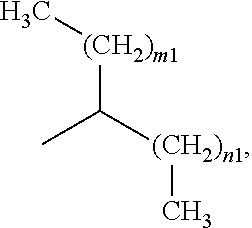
C[(CH2)m1]C([(CH2)n1]C)C
